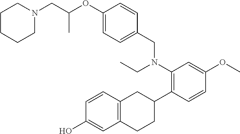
C1CN(CC(OC2=CC=C(CN(C3=C(C4CC5=C(CC4)C=C(O)C=C5)C=CC(OC)=C3)CC)C=C2)C)CCC1
